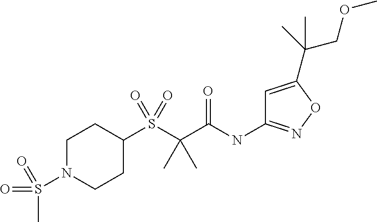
C1=C(C(COC)(C)C)ON=C1NC(C(S(C1CCN(S(C)(=O)=O)CC1)(=O)=O)(C)C)=O
